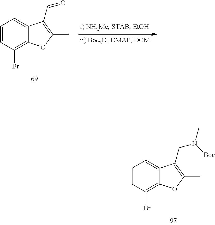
C1=CC(Br)=C2C(=C1)C(C=O)=C(C)O2.C1=CC(Br)=C2C(=C1)C(CN([Boc])C)=C(C)O2
